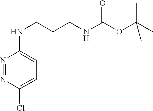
N1=NC(Cl)=CC=C1NCCCNC(OC(C)(C)C)=O
